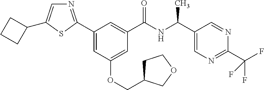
C1=C(OCC2CCOC2)C=C(C2=NC=C(C3CCC3)S2)C=C1C(NC(C1=CN=C(C(F)(F)F)N=C1)C)=O
